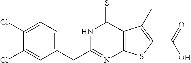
C1(Cl)=CC=C(CC2=NC3=C(C(=S)N2)C(C)=C(C(=O)O)S3)C=C1Cl
